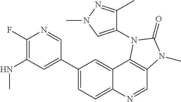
C1(F)=C(NC)C=C(C2=CC=C3C(=C2)C2=C(C=N3)N(C)C(=O)N2C2=CN(C)N=C2C)C=N1
